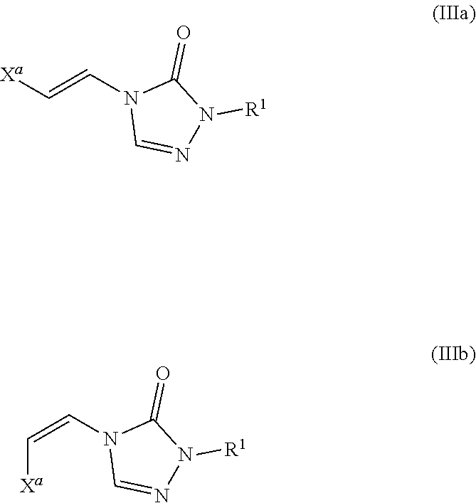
C([Xa])=CN1C=NN([R1])C1=O.C(=CN1C=NN([R1])C1=O)[Xa]
